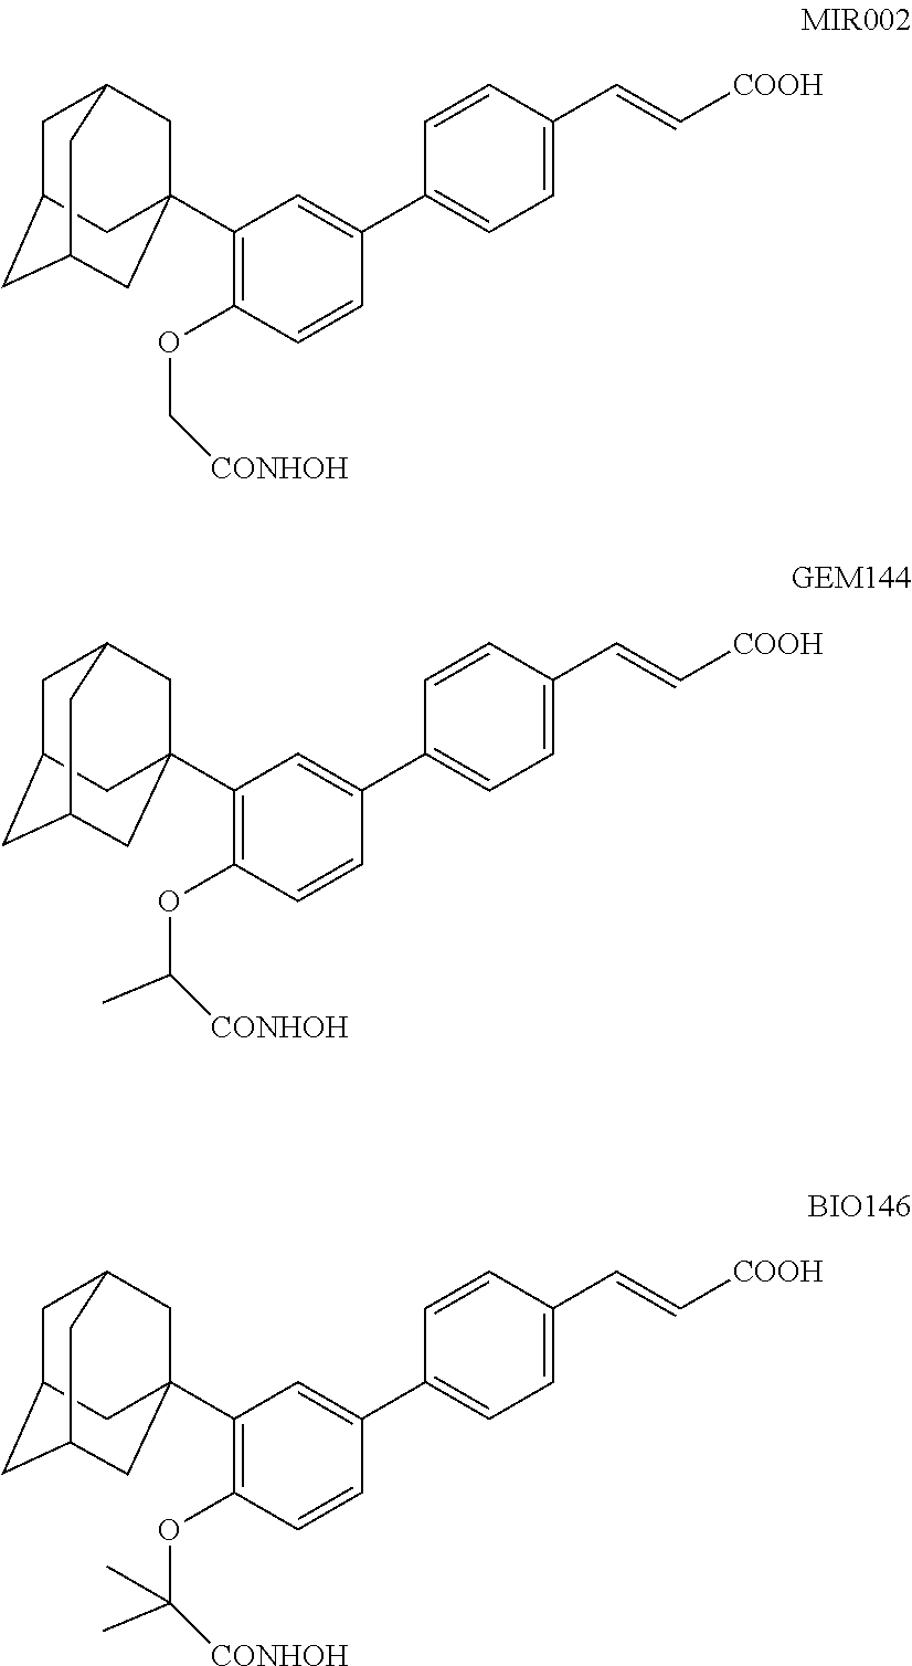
C1C2CC3CC(C4=C(OC[CONHOH])C=CC(C5=CC=C(C=C[COOH])C=C5)=C4)(CC1C3)C2.C1C2CC3CC(C4=C(OC([CONHOH])C)C=CC(C5=CC=C(C=C[COOH])C=C5)=C4)(CC1C3)C2.C1C2CC3CC(C4=C(OC([CONHOH])(C)C)C=CC(C5=CC=C(C=C[COOH])C=C5)=C4)(CC1C3)C2
